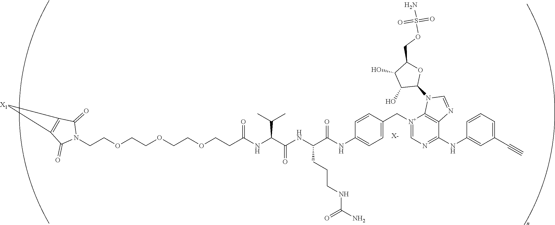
[X-].C(COCCOCCOCCC(NC(C(NC(C(NC1=CC=C(C[N+]2=CN=C(NC3=CC(C#C)=CC=C3)C3=C2N(C2OC(COS(N)(=O)=O)C(O)C2O)C=N3)C=C1)=O)CCCNC(=O)N)=O)C(C)C)=O)N1C(=O)C2=C(C1=O)[X1]2
